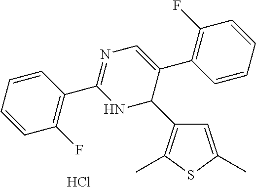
C1=C(C)SC(C)=C1C1C(C2=C(F)C=CC=C2)=CN=C(C2=C(F)C=CC=C2)N1.Cl
